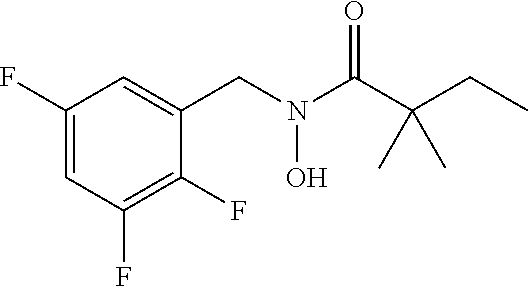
C1(F)=CC(F)=C(F)C(CN(C(C(CC)(C)C)=O)O)=C1
